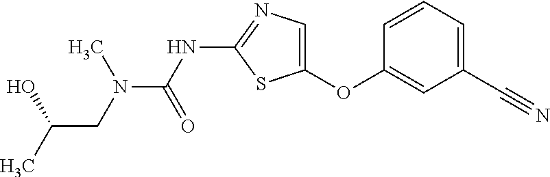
O(C1=CN=C(NC(=O)N(C)CC(O)C)S1)C1=CC(C#N)=CC=C1
